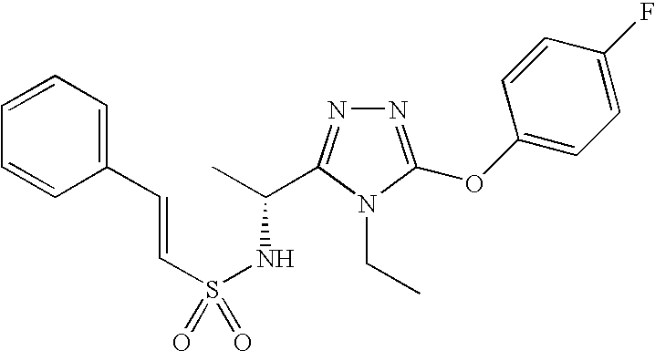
S(NC(C)C1=NN=C(OC2=CC=C(F)C=C2)N1CC)(=O)(C=CC1=CC=CC=C1)=O
